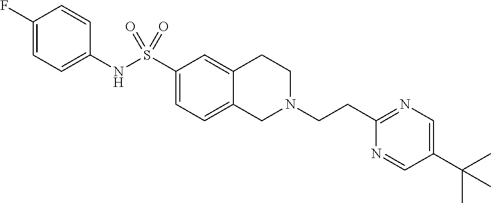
C1(F)=CC=C(NS(C2=CC=C3C(=C2)CCN(CCC2=NC=C(C(C)(C)C)C=N2)C3)(=O)=O)C=C1
